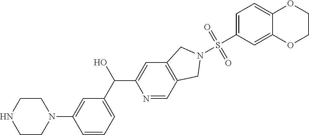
C1(C(O)C2=CC3=C(C=N2)CN(S(C2=CC=C4C(=C2)OCCO4)(=O)=O)C3)=CC=CC(N2CCNCC2)=C1
